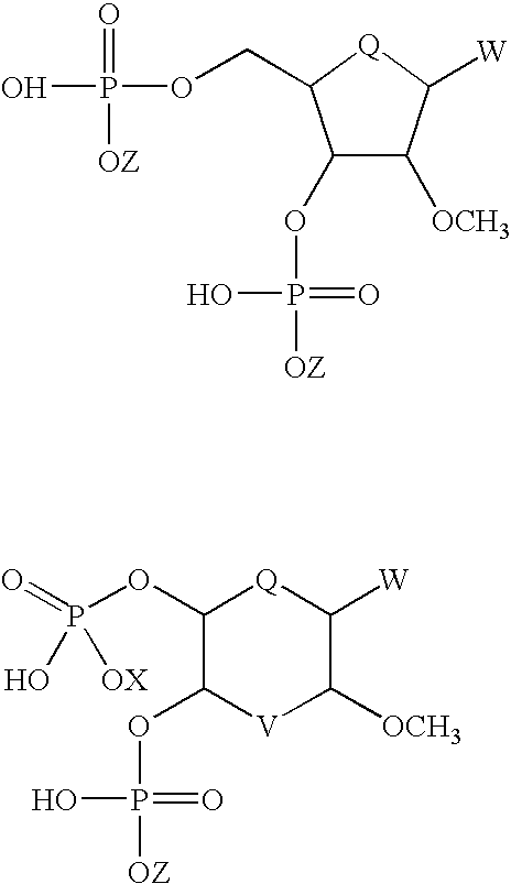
C1(OP([OZ])(=O)O)C([OCH3])C([W])[Q]C1COP(O)(=O)[OZ].C1(OP(=O)([OX])O)C(OP([OZ])(=O)O)[V]C([OCH3])C([W])[Q]1
